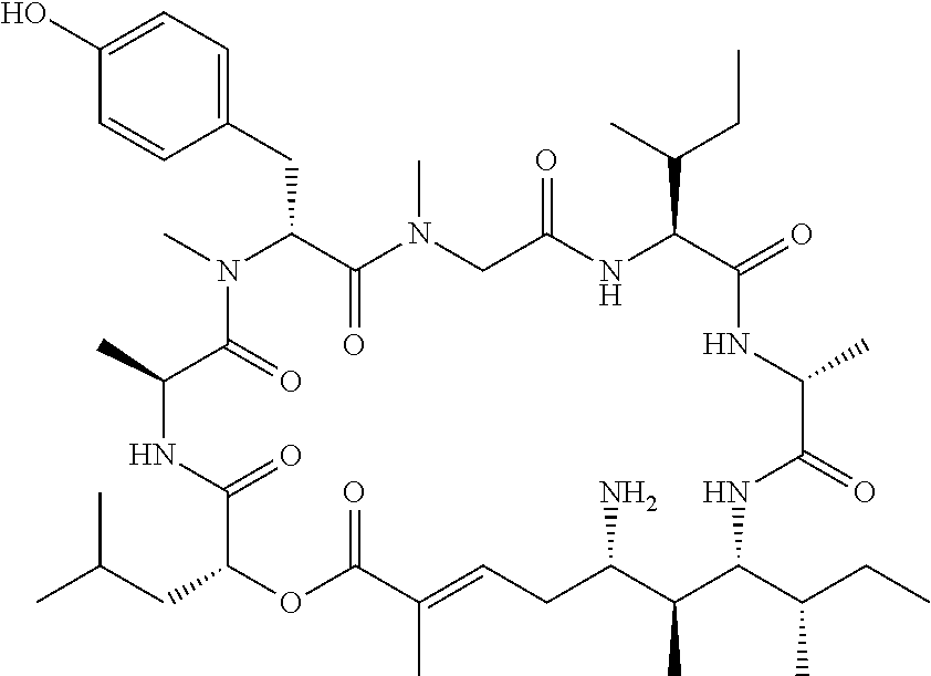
C1(O)=CC=C(CC2C(=O)N(C)CC(=O)NC(C(C)CC)C(=O)NC(C)C(=O)NC(C(C)CC)C(C)C(N)CC=C(C)C(=O)OC(CC(C)C)C(=O)NC(C)C(=O)N2C)C=C1
